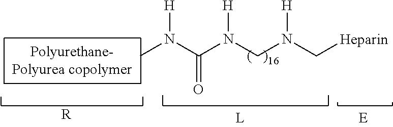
CN([H])C(N(CN(C[Heparin])[H])[H])=O.[R]
